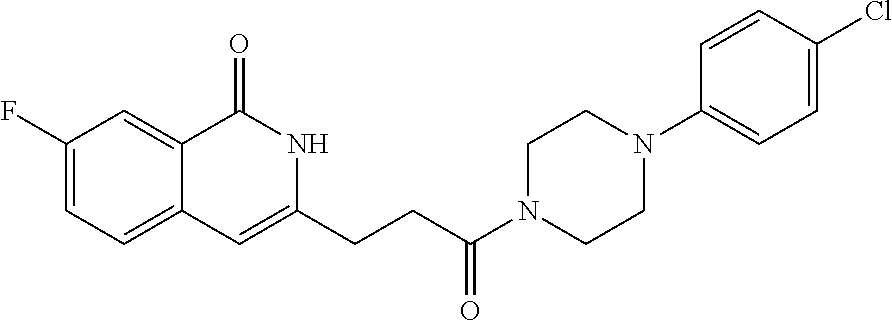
C1(F)=CC=C2C(=C1)C(=O)NC(CCC(N1CCN(C3=CC=C(Cl)C=C3)CC1)=O)=C2
